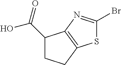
C1(C(=O)O)CCC2=C1N=C(Br)S2
